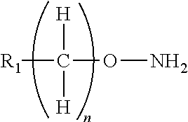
[R1]C([H])([H])ON
